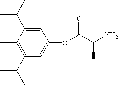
C1(C)=C(C(C)C)C=C(OC(C(N)C)=O)C=C1C(C)C
